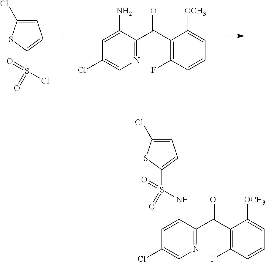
C1=C(Cl)SC(S(=O)(=O)Cl)=C1.C1=C(N)C(C(C2=C(F)C=CC=C2[OCH3])=O)=NC=C1Cl.C1=C(Cl)SC(S(=O)(=O)NC2=CC(Cl)=CN=C2C(C2=C(F)C=CC=C2[OCH3])=O)=C1
